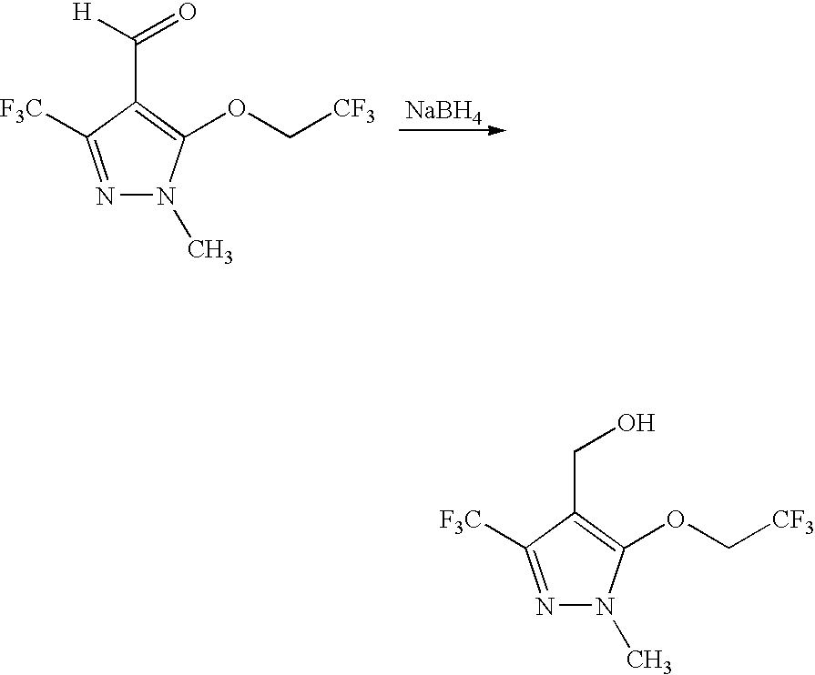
N1=C([F3C])C(C([H])=O)=C(OC[CF3])N1C.[NaBH4].N1=C([F3C])C(CO)=C(OC[CF3])N1C
